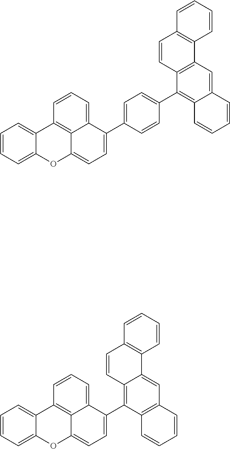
C1=CC=C2C(=C1)C1=C3C(=CC=C(C4=CC=C(C5=C6C(=CC7=C5C=CC5=C7C=CC=C5)C=CC=C6)C=C4)C3=CC=C1)O2.C1=CC=C2C(=C1)C1=C3C(=CC=C(C4=C5C(=CC6=C4C=CC=C6)C4=C(C=C5)C=CC=C4)C3=CC=C1)O2
